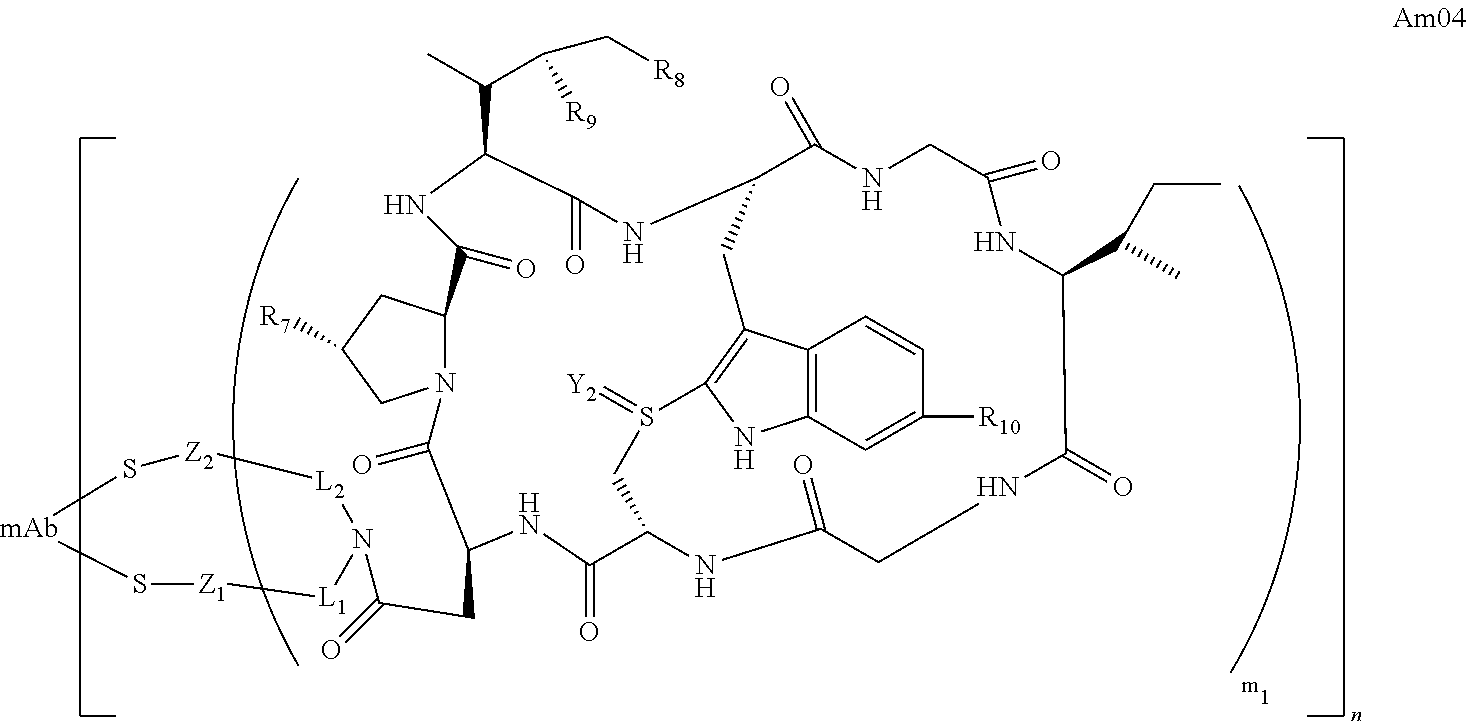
C1(=O)C(C(CC)C)NC(=O)CNC(=O)C2NC(=O)C(C(C)C([R9])C[R8])NC(=O)C3CC([R7])CN3C(=O)C(CC(=O)N3[L1][Z1]S[mAb]S[Z2][L2]3)NC(=O)C(CS(=[Y2])C3=C(C4=C(N3)C=C([R10])C=C4)C2)NC(=O)CN1
